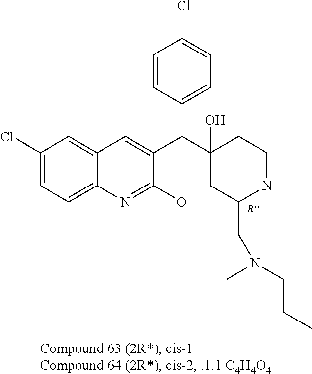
C1(Cl)=CC=C2C(=C1)C=C(C(C1(O)CC(CN(C)CCC)NCC1)C1=CC=C(Cl)C=C1)C(OC)=N2
